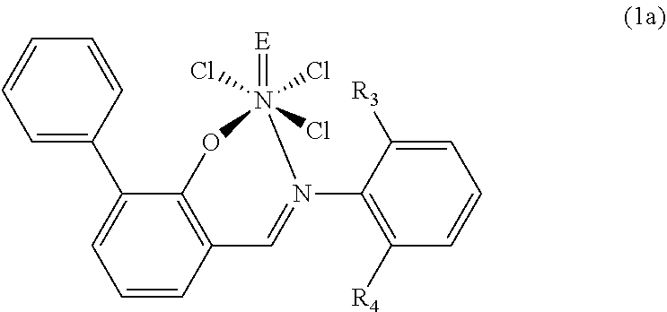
C1=CC=C(C2=CC=CC3=C2ON(Cl)(=[E])(Cl)(Cl)N(C2=C([R4])C=CC=C2[R3])=C3)C=C1
